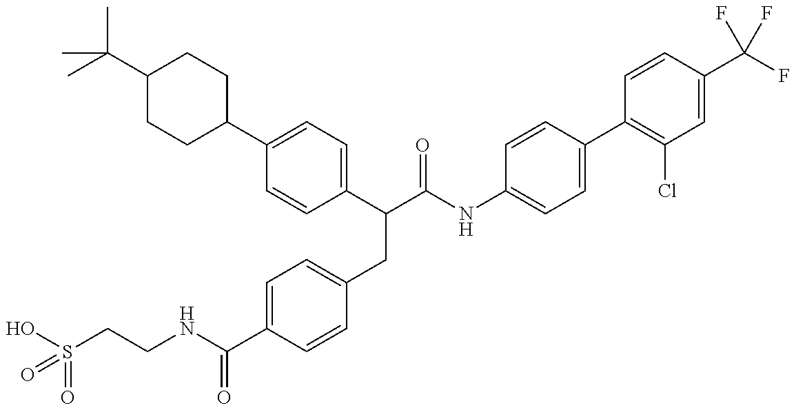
OS(CCNC(C1=CC=C(CC(C(NC2=CC=C(C3=C(Cl)C=C(C(F)(F)F)C=C3)C=C2)=O)C2=CC=C(C3CCC(C(C)(C)C)CC3)C=C2)C=C1)=O)(=O)=O
